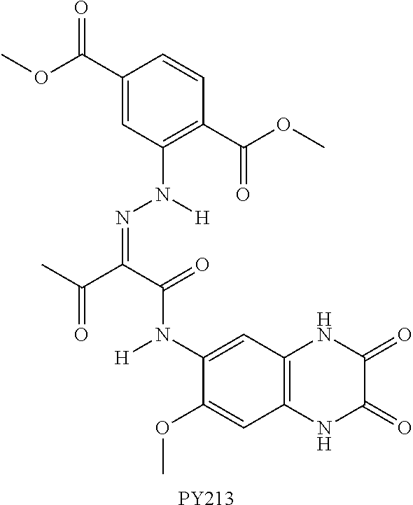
C1(C(OC)=O)=CC(N([H])N=C(C(C)=O)C(=O)N(C2=CC3=C(C=C2OC)NC(=O)C(=O)N3)[H])=C(C(OC)=O)C=C1.[PY213]
